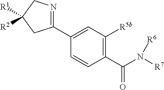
C1(C2=CC([R5b])=C(C(N([R7])[R6])=O)C=C2)=NCC([R1])([R2])C1
